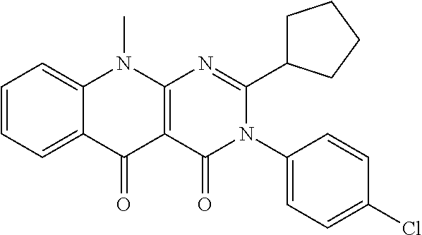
C1=CC=C2C(=C1)N(C)C1=C(C2=O)C(=O)N(C2=CC=C(Cl)C=C2)C(C2CCCC2)=N1
